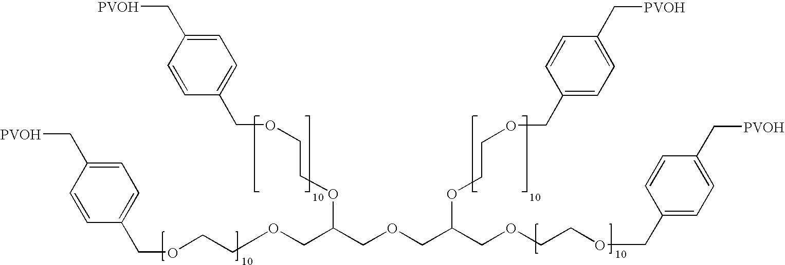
C(OCCOCC(COCC(COCCOCC1=CC=C(C[PVOH])C=C1)OCCOCC1=CC=C(C[PVOH])C=C1)OCCOCC1=CC=C(C[PVOH])C=C1)C1=CC=C(C[PVOH])C=C1
